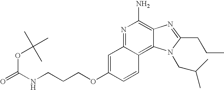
C1=C(OCCCNC(=O)OC(C)(C)C)C=CC2=C3C(=C(N)N=C12)N=C(CCC)N3CC(C)C
